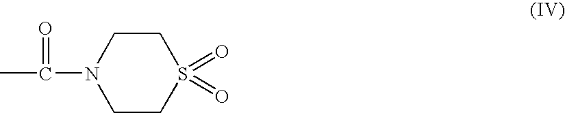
C1CN(C(C)=O)CCS1(=O)=O
